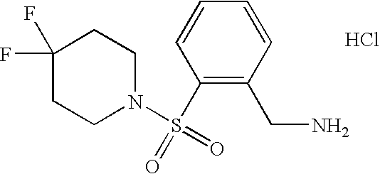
C1(S(N2CCC(F)(F)CC2)(=O)=O)=C(CN)C=CC=C1.Cl
